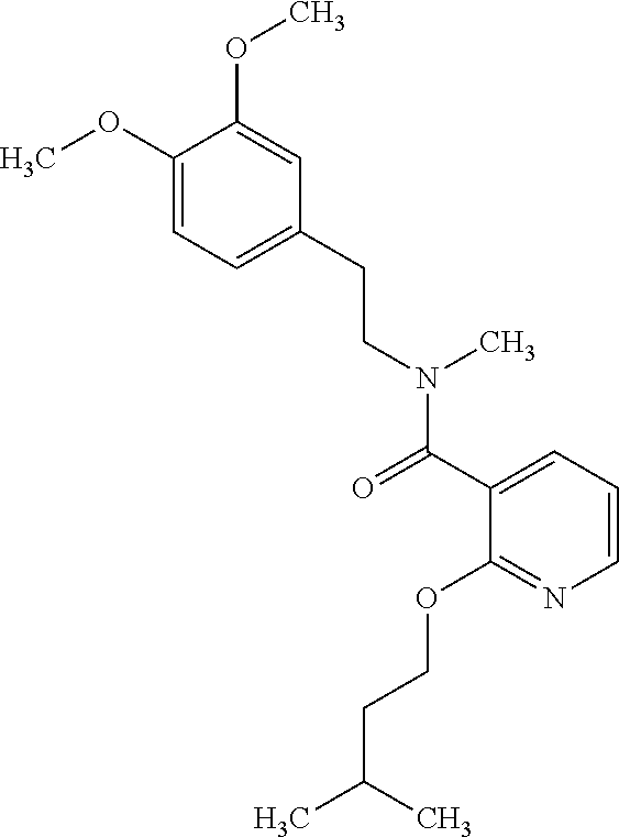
COC1=CC=C(CCN(C(C2=CC=CN=C2OCCC(C)C)=O)C)C=C1OC
